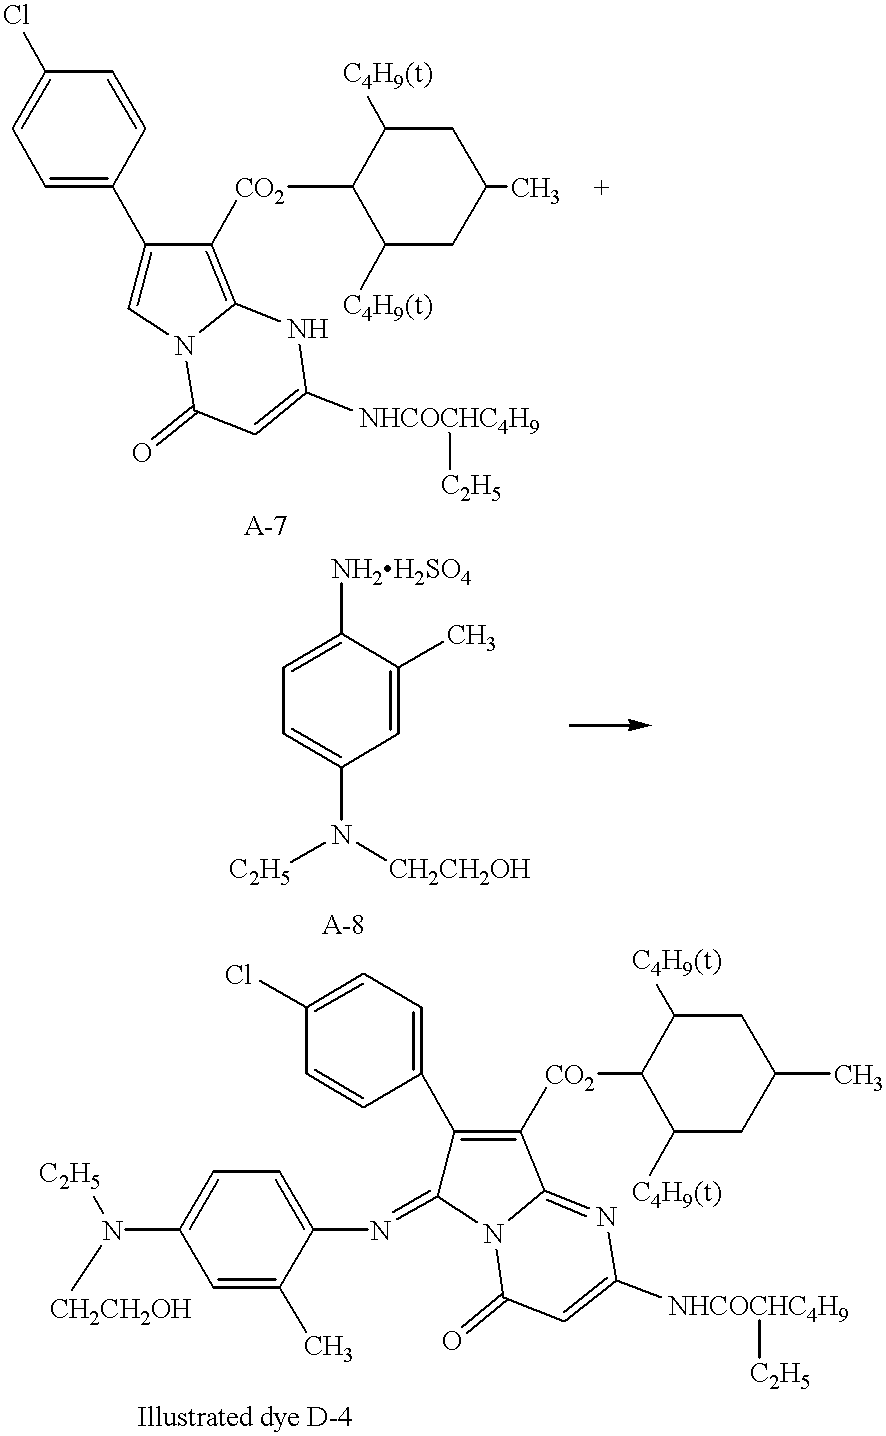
C1=C(C2=CN3C(=C2[CO2]C2C([C4H9(t)])CC(C)CC2[C4H9(t)])NC([NHCOCHC4H9][C2H5])=CC3=O)C=CC(Cl)=C1.C1=C([NH2H2SO4])C(C)=CC(N([C2H5])[CH2CH2OH])=C1.C1=C(C)C(N=C2C(C3=CC=C(Cl)C=C3)=C([CO2]C3C([C4H9(t)])CC(C)CC3[C4H9(t)])C3=NC([NHCOCHC4H9][C2H5])=CC(=O)N23)=CC=C1N([CH2CH2OH])[C2H5]
